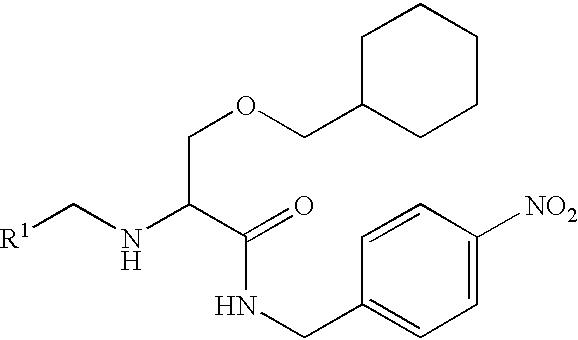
[R1]CNC(C(=O)NCC1=CC=C([NO2])C=C1)COCC1CCCCC1
